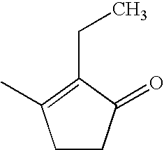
C1CC(=O)C(CC)=C1C
